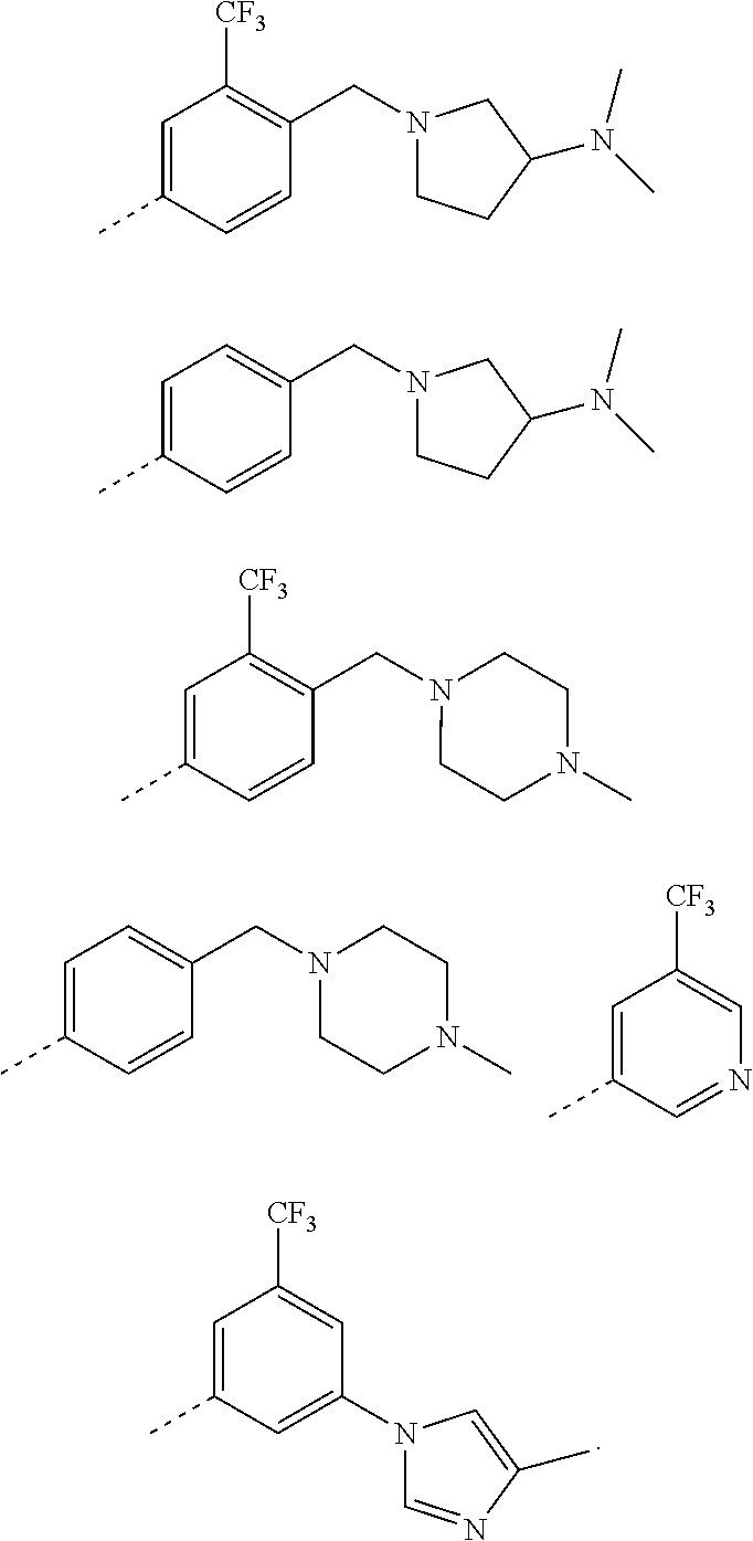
C1=C(C)C=C(N2C=NC(C)=C2)C=C1[CF3].C1=C(C)C=CC(CN2CCN(C)CC2)=C1.C1=C(C)C=NC=C1[CF3].C1=C(C)C=CC(CN2CCC(N(C)C)C2)=C1[CF3].C1=C(C)C=CC(CN2CCC(N(C)C)C2)=C1.C1=C(C)C=CC(CN2CCN(C)CC2)=C1[CF3]
